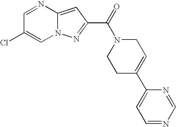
C1=NC2=CC(C(=O)N3CCC(C4=CC=NC=N4)=CC3)=NN2C=C1Cl
